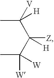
CC([V])([H])C([Z])(C(C)([W])[W])[H]
